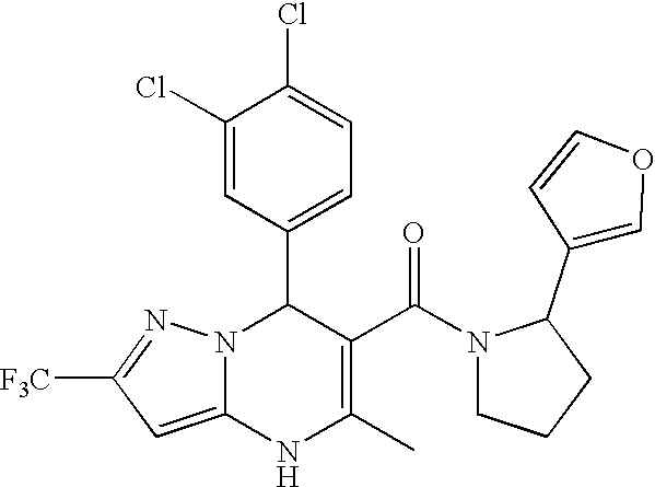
C1(Cl)=CC(C2N3C(=CC([F3C])=N3)NC(C)=C2C(N2CCCC2C2=COC=C2)=O)=CC=C1Cl
